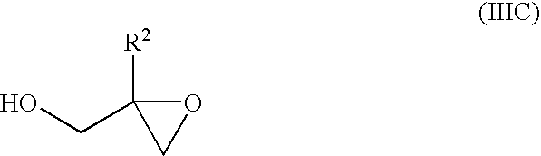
OCC1([R2])CO1
